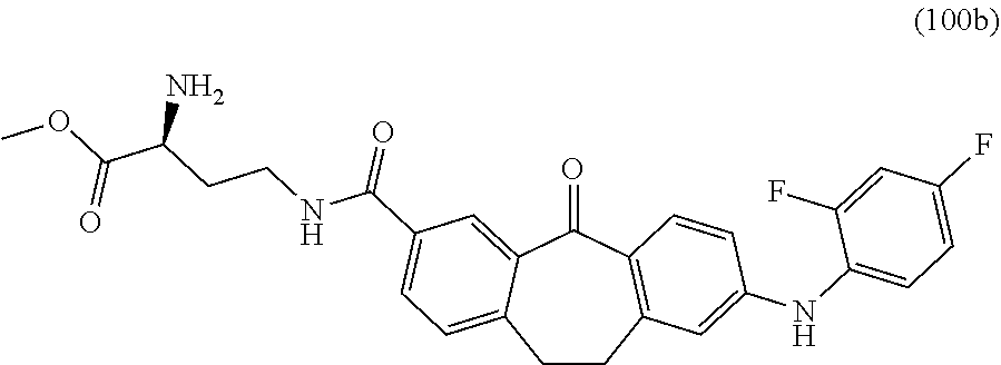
C1CC2=C(C(=O)C3=CC(C(NCCC(C(OC)=O)N)=O)=CC=C13)C=CC(NC1=CC=C(F)C=C1F)=C2
